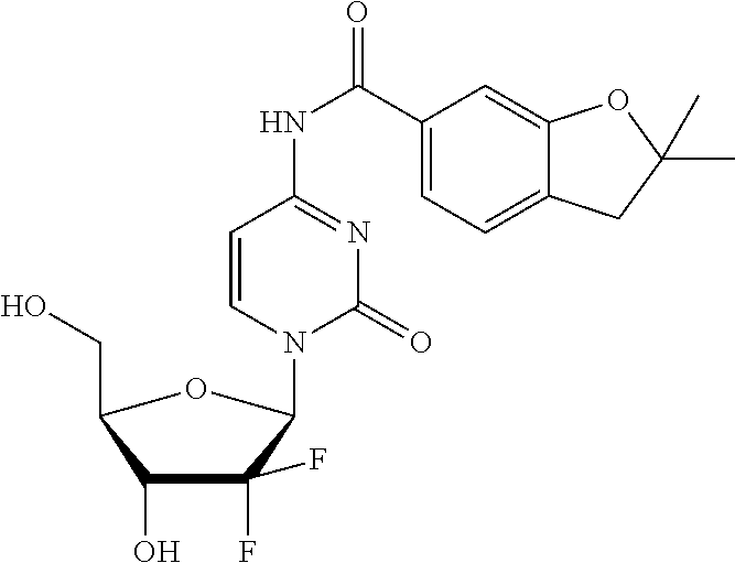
C1=CN(C2C(F)(F)C(O)C(CO)O2)C(=O)N=C1NC(C1=CC=C2C(=C1)OC(C)(C)C2)=O
